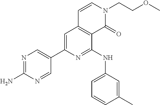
C1(C2=CC3=C(C(NC4=CC=CC(C)=C4)=N2)C(=O)N(CCOC)C=C3)=CN=C(N)N=C1
